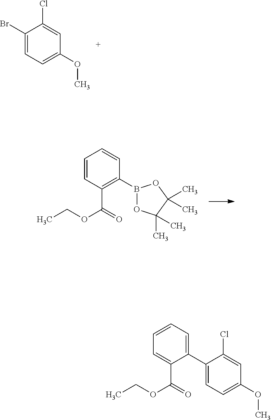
C1(Br)=CC=C(OC)C=C1Cl.C1=CC(C(OCC)=O)=C(B2OC(C)(C)C(C)(C)O2)C=C1.C1=CC=C(C2=CC=C(OC)C=C2Cl)C(C(OCC)=O)=C1
